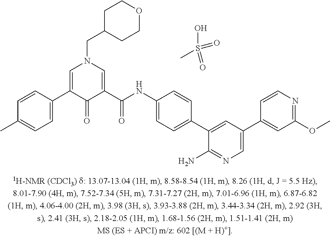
C1=C(C2=CN(CC3CCOCC3)C=C(C(NC3=CC=C(C4=CC(C5=CC(OC)=NC=C5)=CN=C4N)C=C3)=O)C2=O)C=CC(C)=C1.CS(O)(=O)=O
